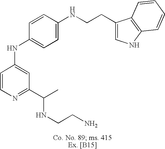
C1=CN=C(C(C)NCCN)C=C1NC1=CC=C(NCCC2=CNC3=C2C=CC=C3)C=C1
